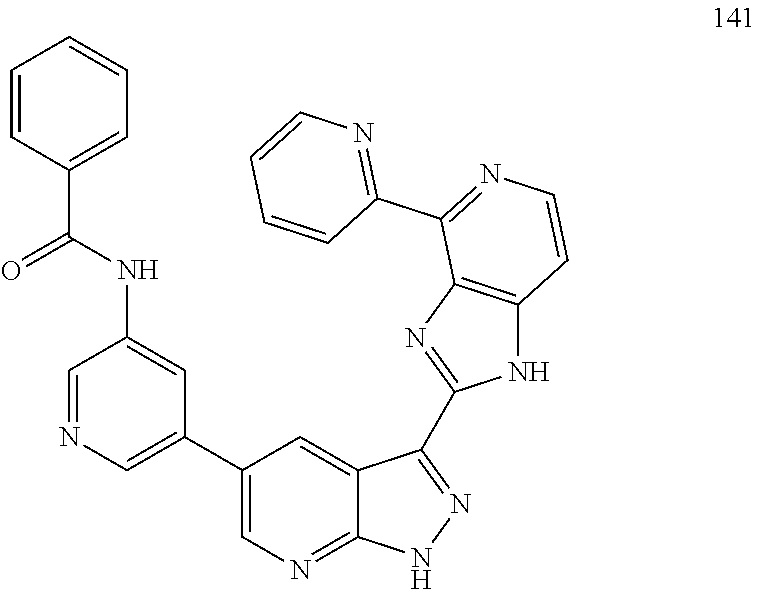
C1(C2=CN=CC(NC(C3=CC=CC=C3)=O)=C2)=CN=C2C(=C1)C(C1=NC3=C(N1)C=CN=C3C1=NC=CC=C1)=NN2
